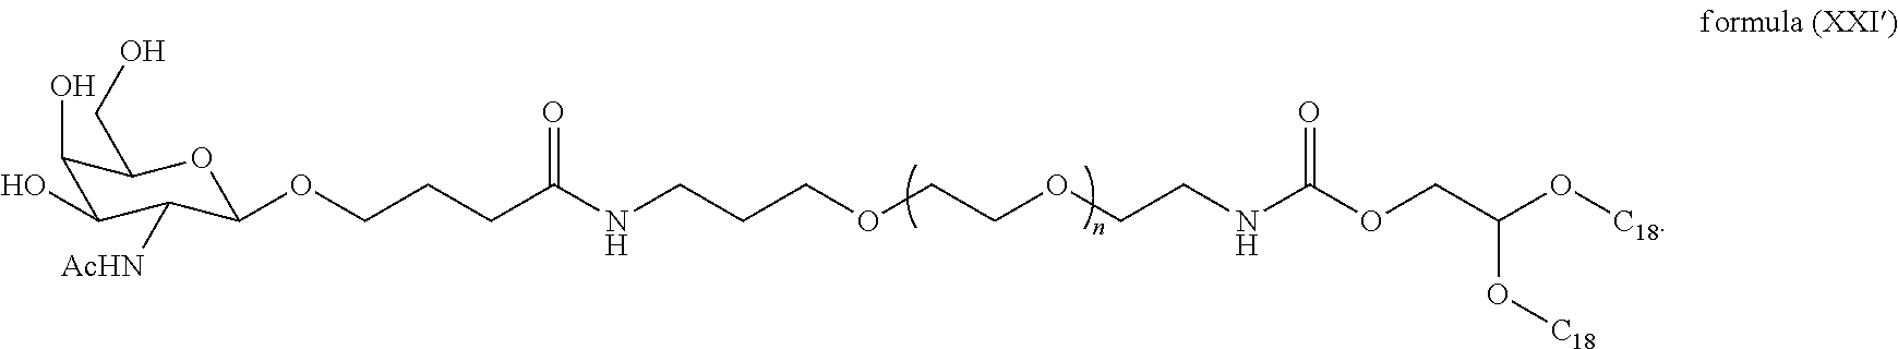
C1(O)C(O)C([AcHN])C(OCCCC(NCCCOCCOCCNC(=O)OCC(O[C18])O[C18])=O)OC1CO
